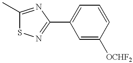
C1(C)=NC(C2=CC=CC([OCHF2])=C2)=NS1
